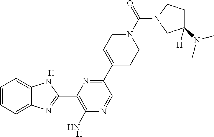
[H].[H].C1=CC=C2C(=C1)NC(C1=C(N)N=CC(C3=CCN(C(N4CC(N(C)C)([H])CC4)=O)CC3)=N1)=N2
